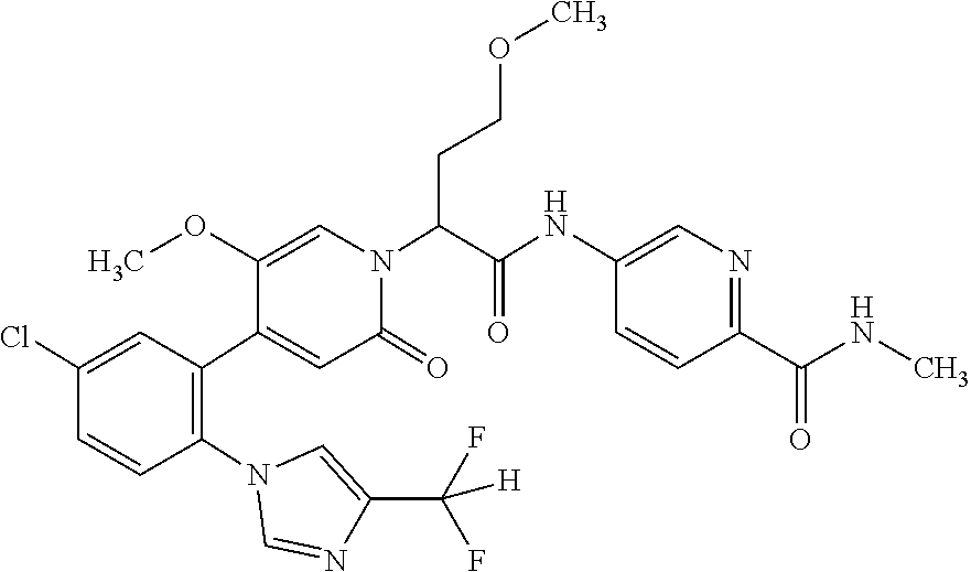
C1(Cl)=CC(C2=CC(=O)N(C(C(NC3=CN=C(C(NC)=O)C=C3)=O)CCOC)C=C2OC)=C(N2C=NC(C(F)(F)[H])=C2)C=C1
